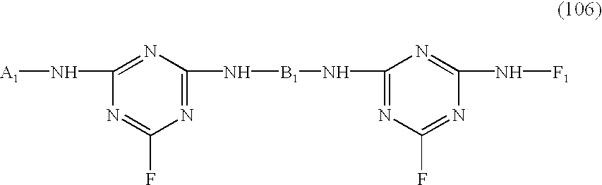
[A1]NC1=NC(N[B1]NC2=NC(F)=NC(N[F1])=N2)=NC(F)=N1
